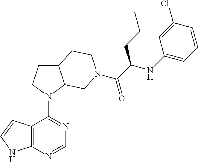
N1(C2=NC=NC3=C2C=CN3)C2C(CC1)CCN(C(C(NC1=CC=CC(Cl)=C1)CCC)=O)C2
